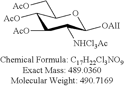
C1([AcO])C([NHCl3Ac])C([OAlI])OC(C[AcO])C1[AcO]
